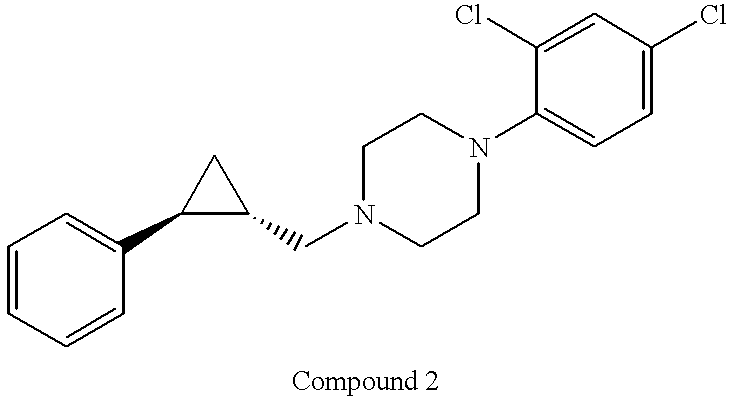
C1=CC=CC(C2C(CN3CCN(C4=CC=C(Cl)C=C4Cl)CC3)C2)=C1
